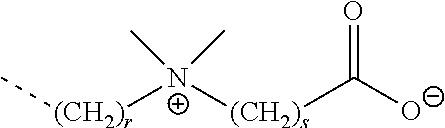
C[(CH2)r][N+]([(CH2)s]C(=O)[O-])(C)C
